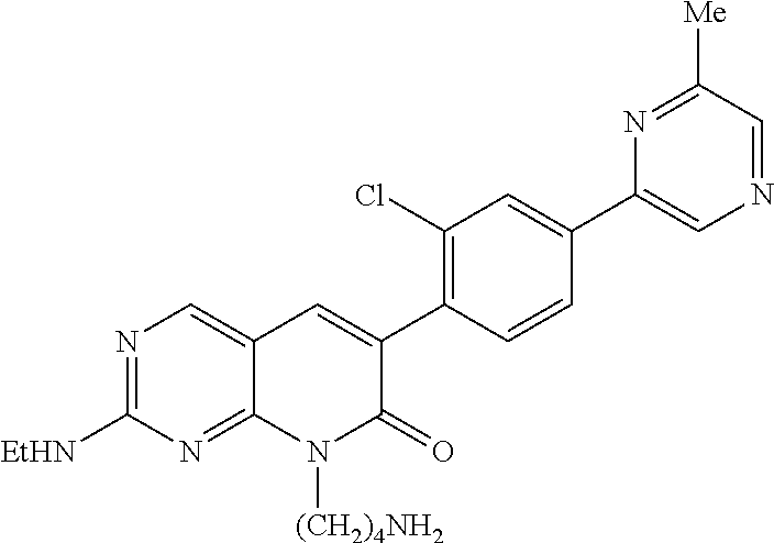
N1=C([EtHN])N=C2C(=C1)C=C(C1=C(Cl)C=C(C3=CN=CC([Me])=N3)C=C1)C(=O)N2[(CH2)4NH2]
